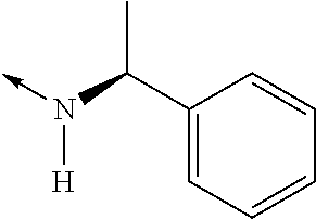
N([H])(->C)C(C1=CC=CC=C1)C
